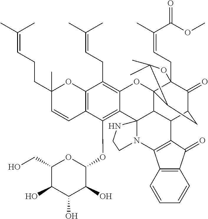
C12=C(C(OC3C(O)C(O)C(O)C(CO)O3)=C3C(=C1CC=C(C)C)OC14C5(CC=C(C)C(OC)=O)C(=O)C(CC1C(C)(C)O5)C1C4C34N(CCN4)C3=C1C(=O)C1=C3C=CC=C1)C=CC(CCC=C(C)C)(C)O2
